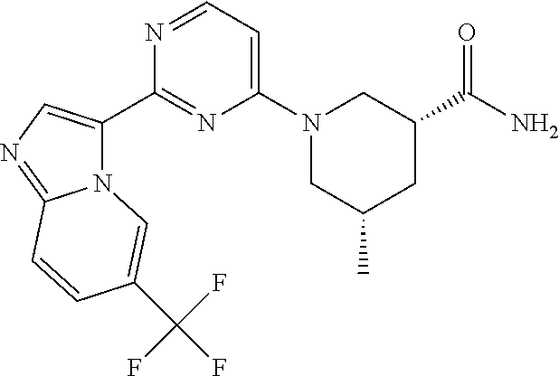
N12C(C3=NC(N4CC(C)CC(C(=O)N)C4)=CC=N3)=CN=C1C=CC(C(F)(F)F)=C2
